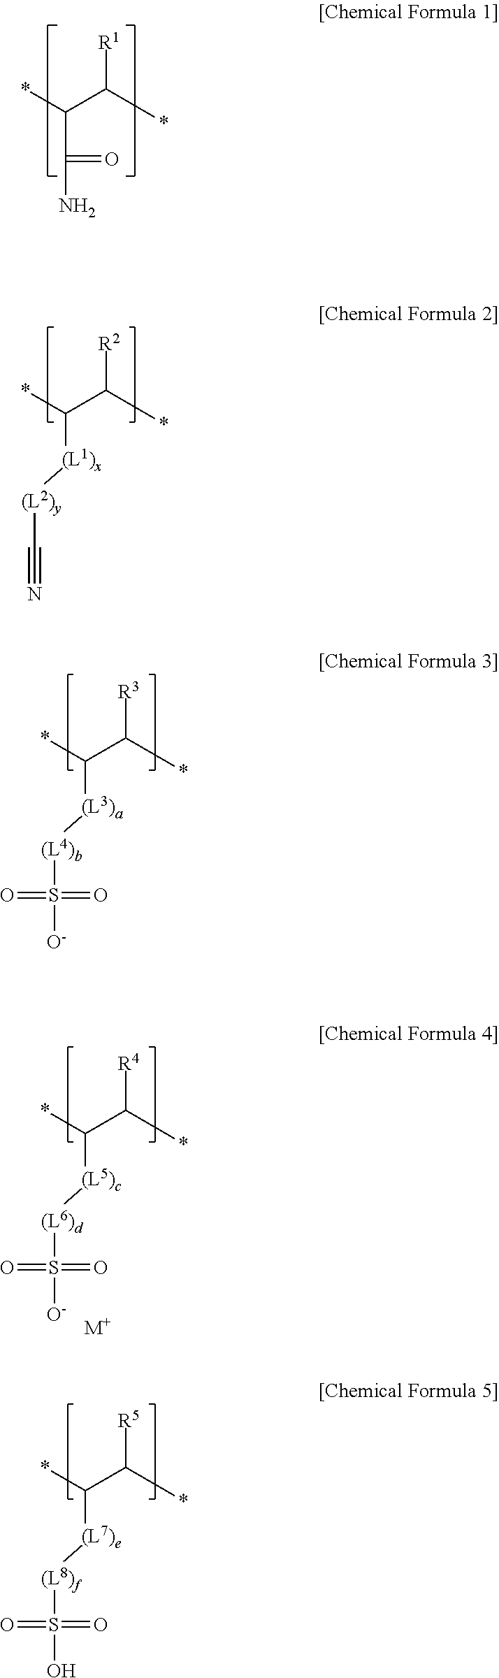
*C(C([R1])*)C(=O)N.*C(C([R2])*)[(L1)x][(L2)y]C#N.*C(C([R3])*)[(L3)a][(L4)b]S([O-])(=O)=O.*C(C([R5])*)[(L7)e][(L8)f]S(O)(=O)=O.*C(C([R4])*)[(L5)c][(L6)d]S([O-])(=O)=O.[M+]
